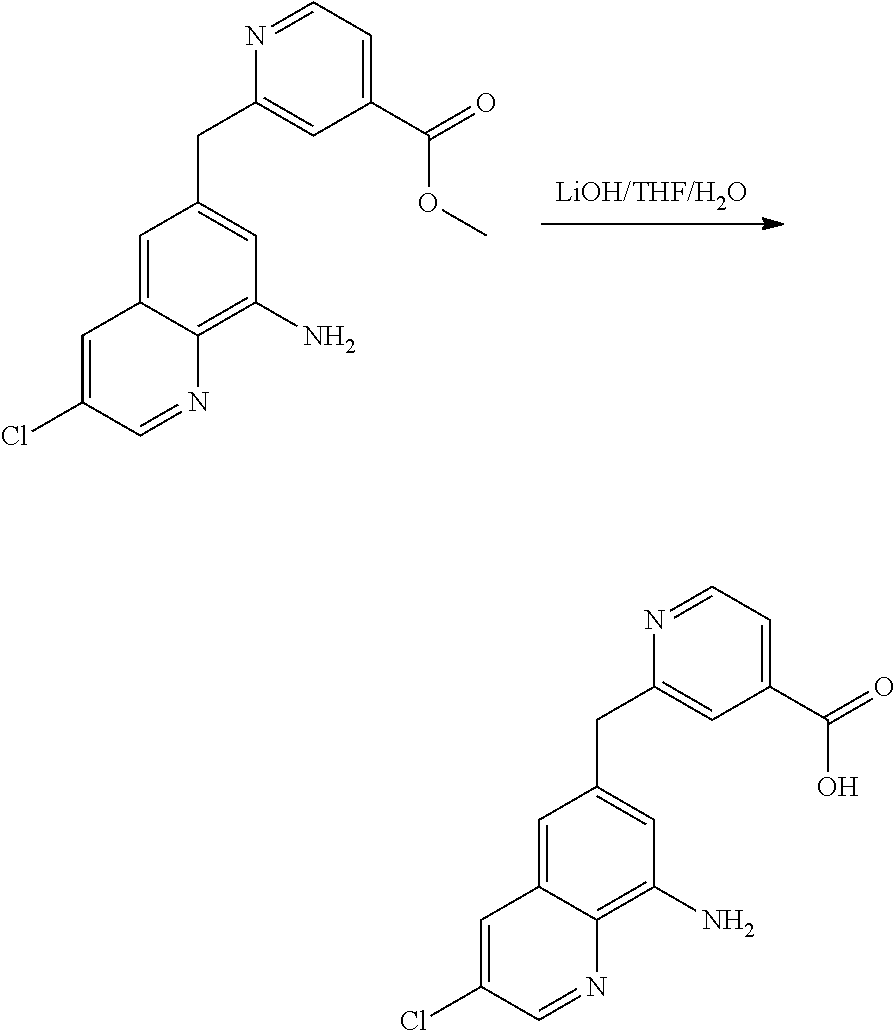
C1=C2C(=C(N)C=C1CC1=CC(C(=O)O)=CC=N1)N=CC(Cl)=C2.C1=C2C(=C(N)C=C1CC1=CC(C(=O)OC)=CC=N1)N=CC(Cl)=C2.[LiOH/THF/H2O]
